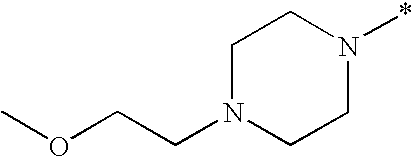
N1(*)CCN(CCOC)CC1
